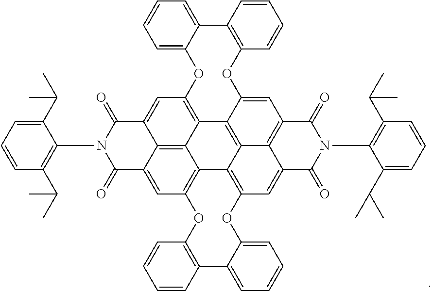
C1(C(C)C)=CC=CC(C(C)C)=C1N1C(=O)C2=C3C4=C5C(=C2)OC2=C(C6=CC=CC=C6OC6=C5C5=C7C(=C6)C(=O)N(C6=C(C(C)C)C=CC=C6C(C)C)C(=O)C7=CC6=C5C4=C(OC4=CC=CC=C4C4=C(C=CC=C4)O6)C=C3C1=O)C=CC=C2
